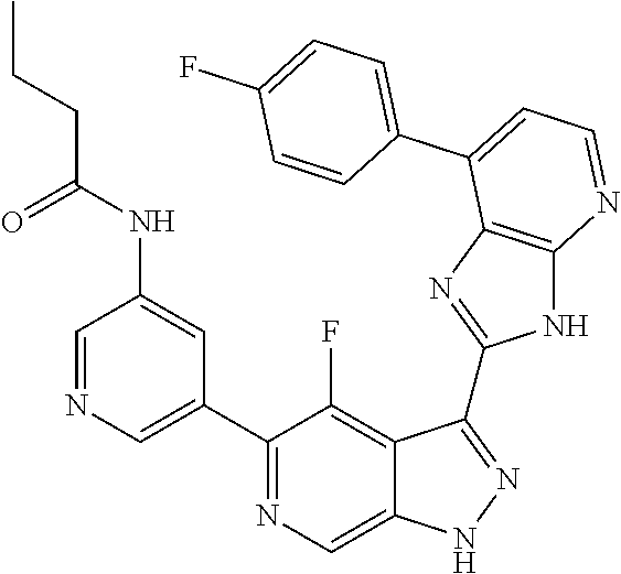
C1=NC=C(C2=NC=C3C(=C2F)C(C2=NC4=C(N2)N=CC=C4C2=CC=C(F)C=C2)=NN3)C=C1NC(CCC)=O
